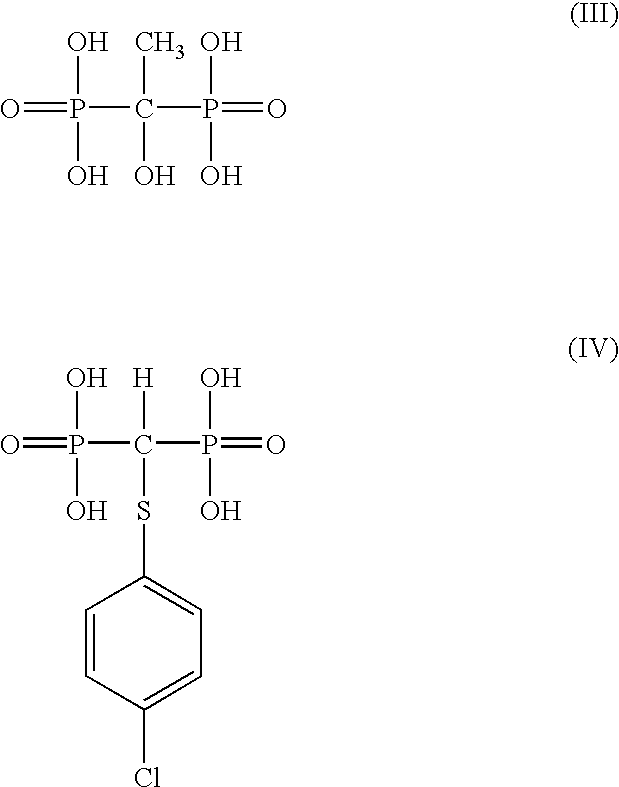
O=P(C(P(=O)(O)O)(C)O)(O)O.O=P(C(P(=O)(O)O)([H])SC1=CC=C(Cl)C=C1)(O)O
